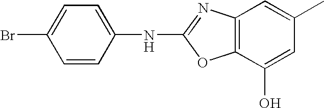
C1=CC(NC2=NC3=C(O2)C(O)=CC(C)=C3)=CC=C1Br
